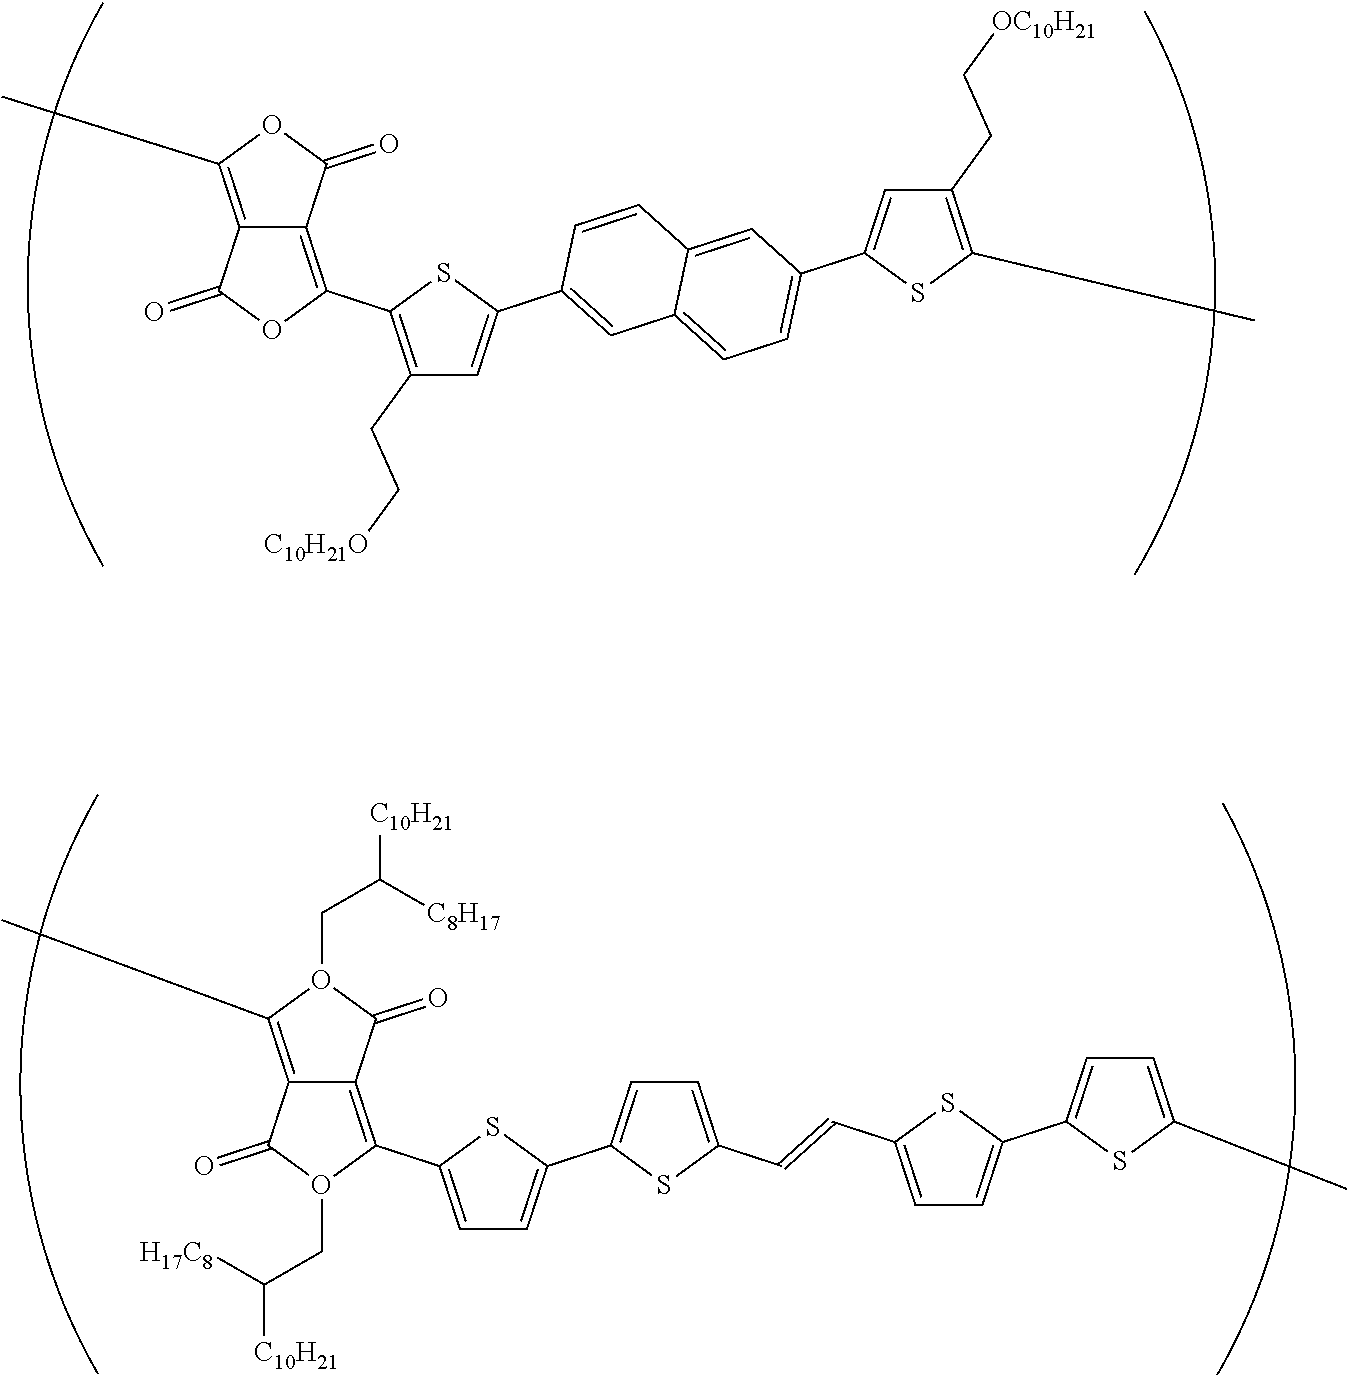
C1(C2=CC3=CC=C(C4=CC(CC[OC10H21])=C(C)S4)C=C3C=C2)=CC(CC[C10H21O])=C(C2=C3C(=C(C)OC3=O)C(=O)O2)S1.C1(C2=CC=C(C=CC3=CC=C(C4=CC=C(C)S4)S3)S2)=CC=C(C2=C3C(=C(C)O(CC([C8H17])[C10H21])C3=O)C(=O)O2CC([C10H21])[H17C8])S1
